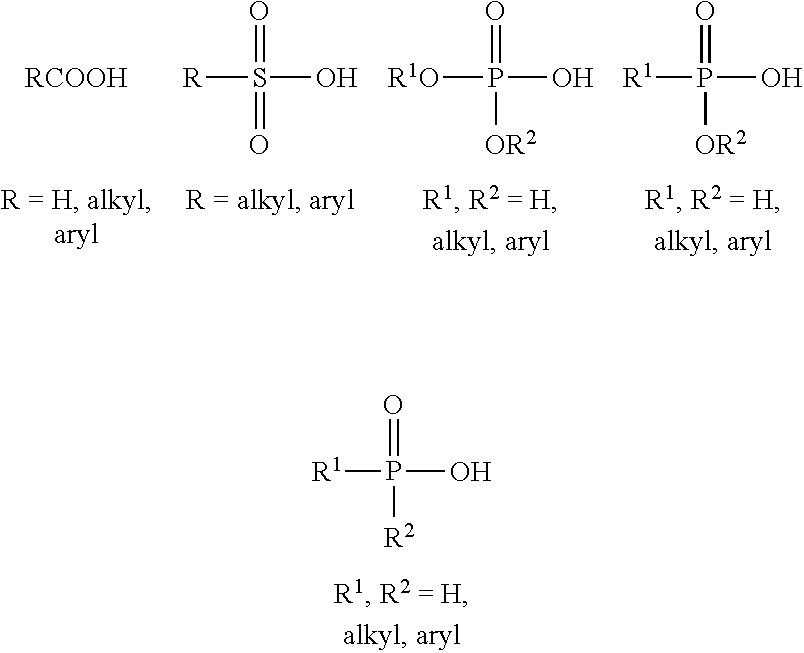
[R1]P(O)(=O)[R2].[R]S(O)(=O)=O.[RCOOH].[R1O]P(O)(=O)[OR2].[R1]P(O)(=O)[OR2]
